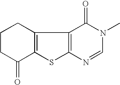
C12=C(C3=C(S1)N=CN(C)C3=O)CCCC2=O
